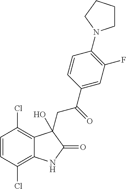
C1=CC(Cl)=C2C(=C1Cl)C(O)(CC(C1=CC(F)=C(N3CCCC3)C=C1)=O)C(=O)N2
